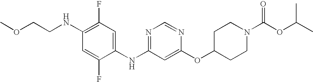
C1(NCCOC)=C(F)C=C(NC2=NC=NC(OC3CCN(C(OC(C)C)=O)CC3)=C2)C(F)=C1
